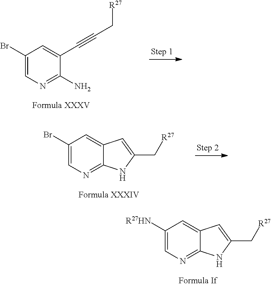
C1([R27HN])=CN=C2C(=C1)C=C(C[R27])N2.C1(Br)=CN=C(N)C(C#CC[R27])=C1.C1(Br)=CN=C2C(=C1)C=C(C[R27])N2
